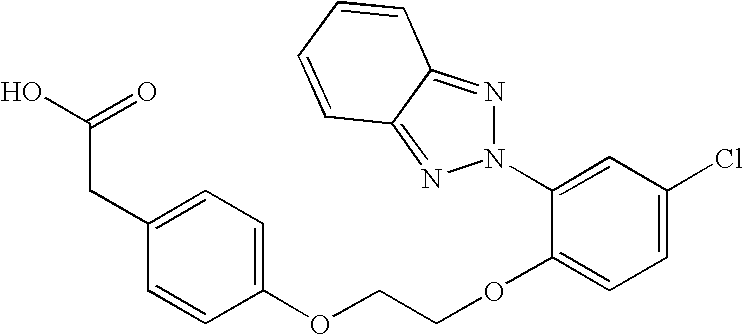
C1(CC(O)=O)=CC=C(OCCOC2=CC=C(Cl)C=C2N2N=C3C(=N2)C=CC=C3)C=C1
